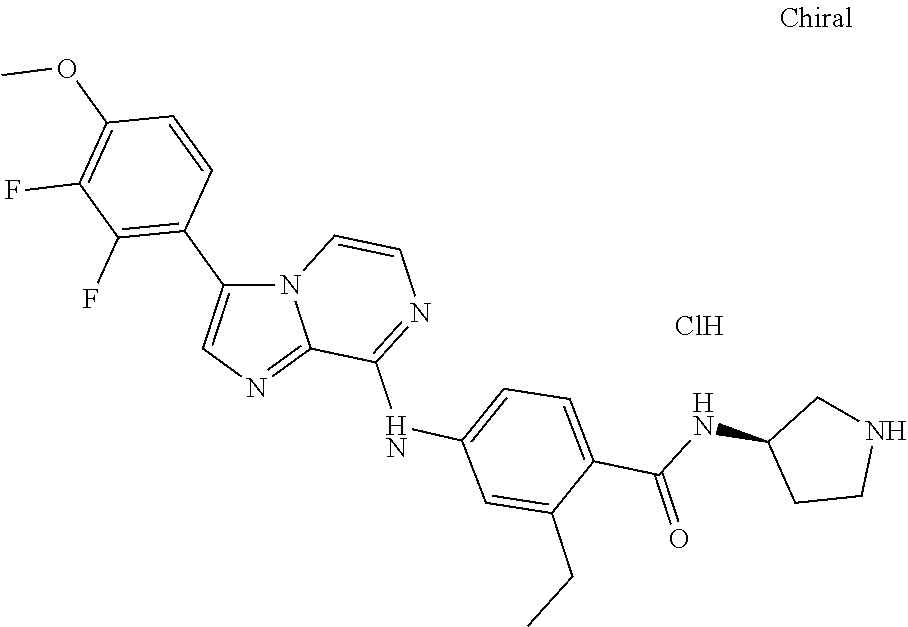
C12=NC=C(C3=C(F)C(F)=C(OC)C=C3)N1C=CN=C2NC1=CC=C(C(NC2CCNC2)=O)C(CC)=C1.Cl
